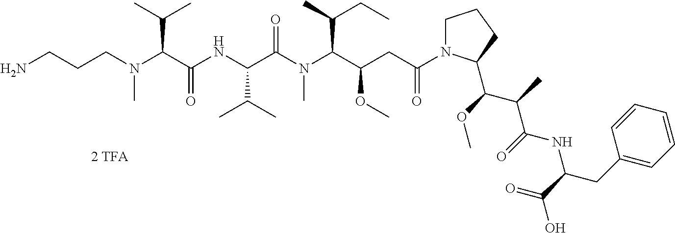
NCCCN(C(C(NC(C(N(C(C(CC(N1CCCC1C(C(C(NC(CC1=CC=CC=C1)C(=O)O)=O)C)OC)=O)OC)C(C)CC)C)=O)C(C)C)=O)C(C)C)C
